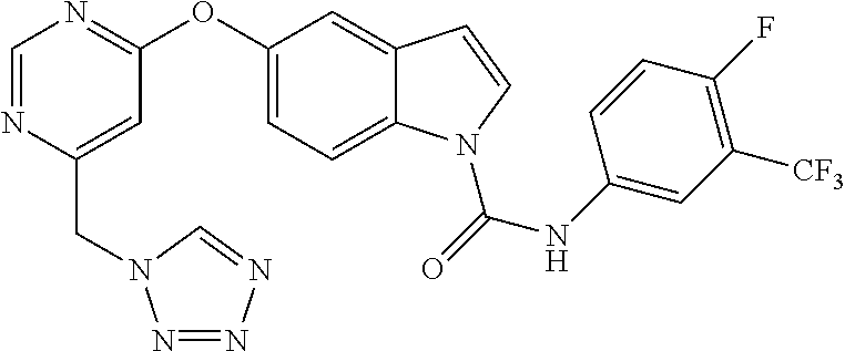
C1=NC(CN2N=NN=C2)=CC(OC2=CC=C3C(=C2)C=CN3C(=O)NC2=CC([CF3])=C(F)C=C2)=N1
